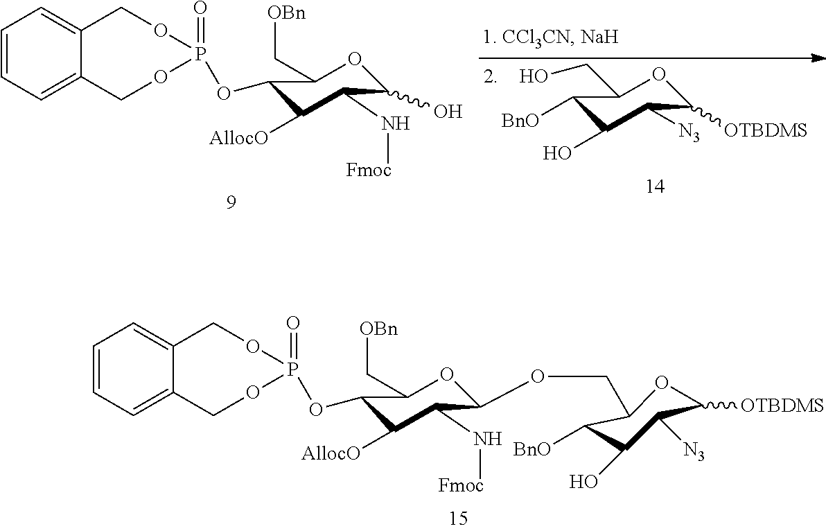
C1=CC=C2C(=C1)COP(=O)(OC1C([AllocO])C(N[Fmoc])C(OCC3C([BnO])C(O)C([N3])C([OTBDMS])O3)OC1C[OBn])OC2.C1([BnO])C(O)C([N3])C([OTBDMS])OC1CO.C1=CC=C2C(=C1)COP(=O)(OC1C([AllocO])C(N[Fmoc])C(O)OC1C[OBn])OC2
